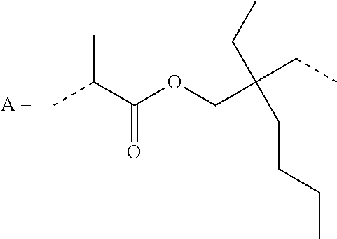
CC(C)C(=O)OCC(CC)(CCCC)CC
